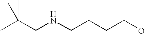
C(CNCCCCO)(C)(C)C
